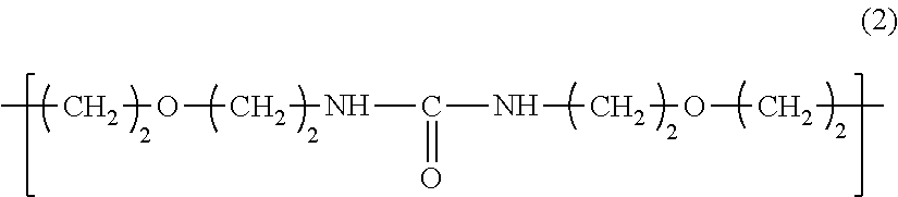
CCOCNC(NCOCC)=O
